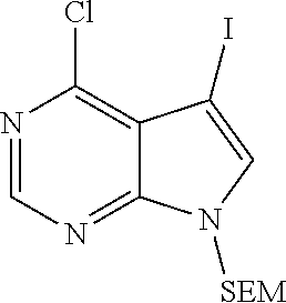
C12=C(Cl)N=CN=C1N([SEM])C=C2I
